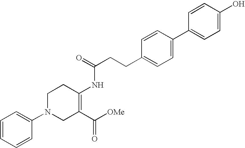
C1=CC=CC(N2CC(C([OMe])=O)=C(NC(CCC3=CC=C(C4=CC=C(O)C=C4)C=C3)=O)CC2)=C1
